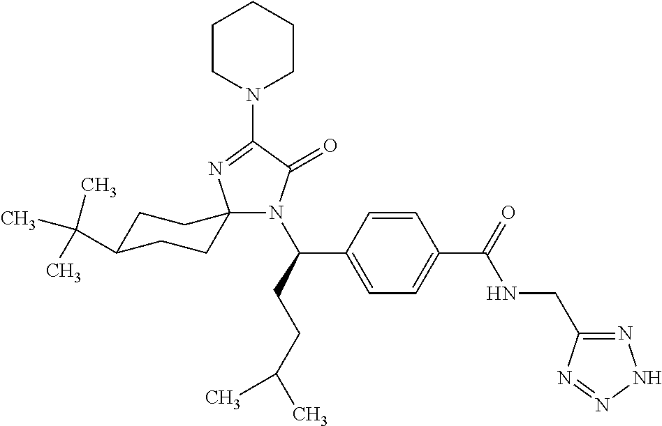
CC(C1CCC2(CC1)N(C(C1=CC=C(C(=O)NCC3=NNN=N3)C=C1)CCC(C)C)C(=O)C(N1CCCCC1)=N2)(C)C
